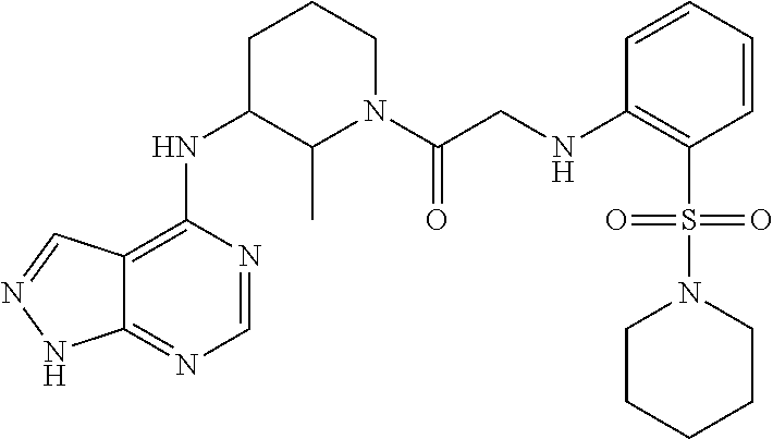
C1(NC2=C3C(=NC=N2)NN=C3)CCCN(C(CNC2=C(S(N3CCCCC3)(=O)=O)C=CC=C2)=O)C1C
